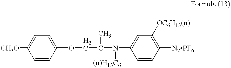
C1=CC(OCC(C)N([(n)H13C6])C2=CC([OC6H13(n)])=C([N2PF6])C=C2)=CC=C1[CH3O]
